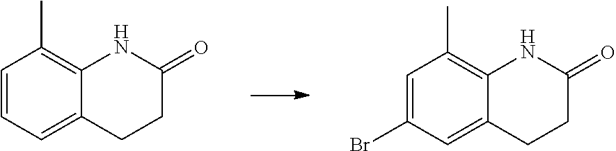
C1=CC=C2C(=C1C)NC(=O)CC2.C1=C(Br)C=C2C(=C1C)NC(=O)CC2
